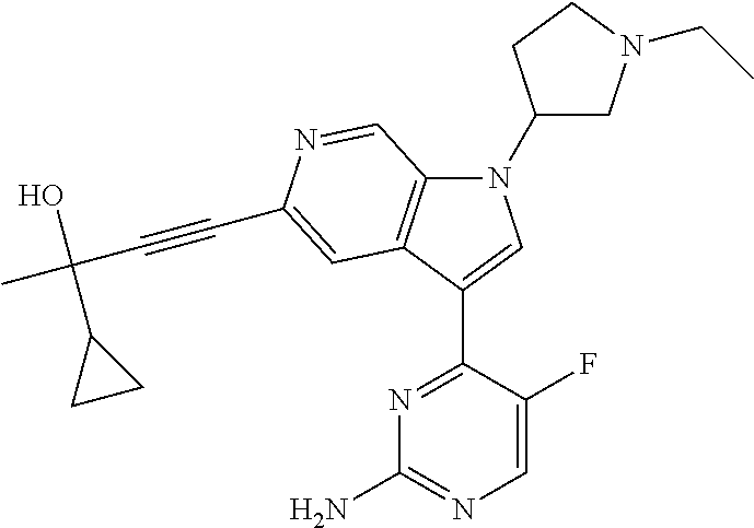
N1(C2CN(CC)CC2)C2=C(C(C3=NC(N)=NC=C3F)=C1)C=C(C#CC(C)(O)C1CC1)N=C2
